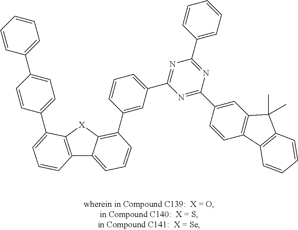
C1=CC=CC=C1C1=CC=C(C2=CC=CC3=C2[X]C2=C(C4=CC(C5=NC(C6=CC=CC=C6)=NC(C6=CC7=C(C=C6)C6=C(C7(C)C)C=CC=C6)=N5)=CC=C4)C=CC=C32)C=C1
